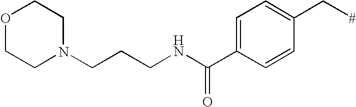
C1=C(C(NCCCN2CCOCC2)=O)C=CC(C[#])=C1
